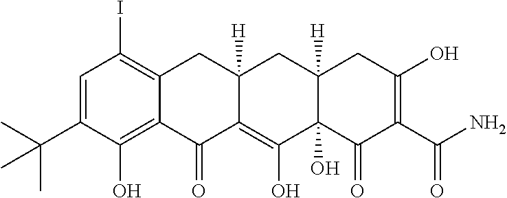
C1=C(C(C)(C)C)C(O)=C2C(=C1I)CC1([H])C(=C(O)C3(O)C([H])(C1)CC(O)=C(C(N)=O)C3=O)C2=O
